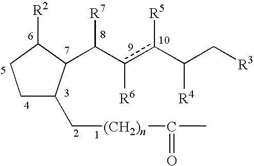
C1C(C[(CH2)n]C(C)=O)C(C(c(c(C(C[R3])[R4])[R5])[R6])[R7])C([R2])C1
